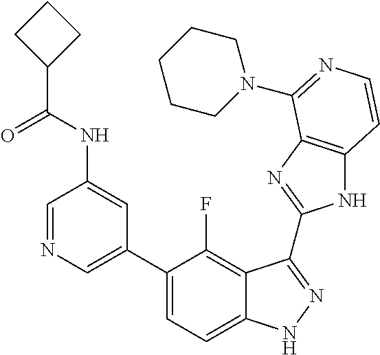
C1=C(C2=CC=C3C(=C2F)C(C2=NC4=C(N2)C=CN=C4N2CCCCC2)=NN3)C=C(NC(C2CCC2)=O)C=N1
